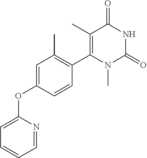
C1=NC(OC2=CC(C)=C(C3=C(C)C(=O)NC(=O)N3C)C=C2)=CC=C1
